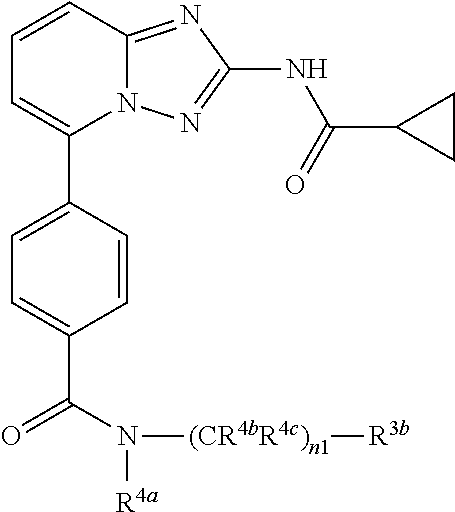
C1=CC2=NC(NC(C3CC3)=O)=NN2C(C2=CC=C(C(=O)N([R4a])[(CR4bR4c)n1][R3b])C=C2)=C1
